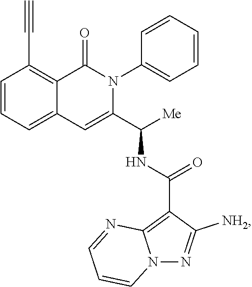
C1=CC=C2C(=C1C#C)C(=O)N(C1=CC=CC=C1)C(C([Me])NC(C1=C3N(N=C1[NH2])C=CC=N3)=O)=C2
